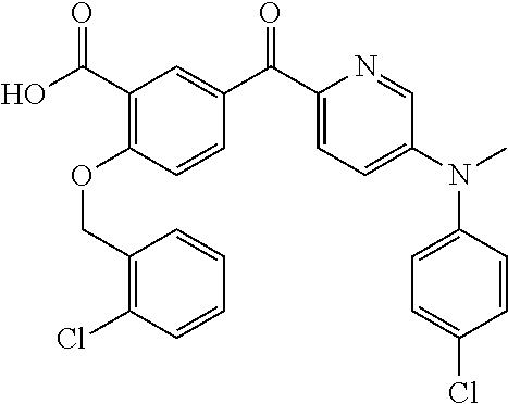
C1(COC2=C(C(O)=O)C=C(C(C3=CC=C(N(C4=CC=C(Cl)C=C4)C)C=N3)=O)C=C2)=C(Cl)C=CC=C1
